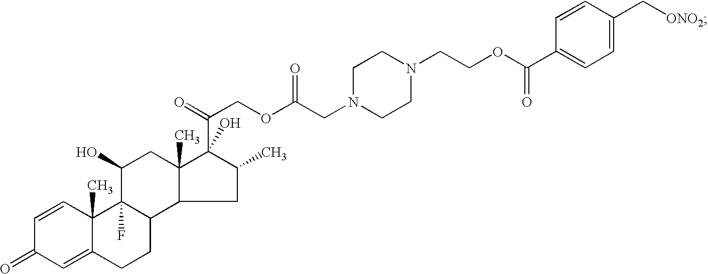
C1=CC(=O)C=C2C1(C)C1(F)C(CC2)C2CC(C)C(O)(C(COC(CN3CCN(CCOC(C4=CC=C(C[ONO2])C=C4)=O)CC3)=O)=O)C2(C)CC1O
